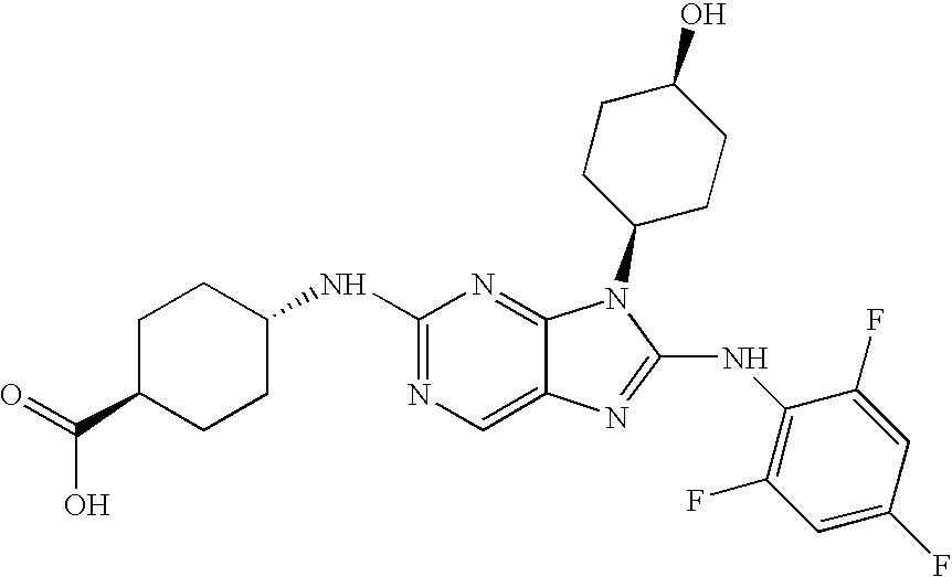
N1=C(NC2CCC(C(=O)O)CC2)N=C2C(=C1)N=C(NC1=C(F)C=C(F)C=C1F)N2C1CCC(O)CC1
